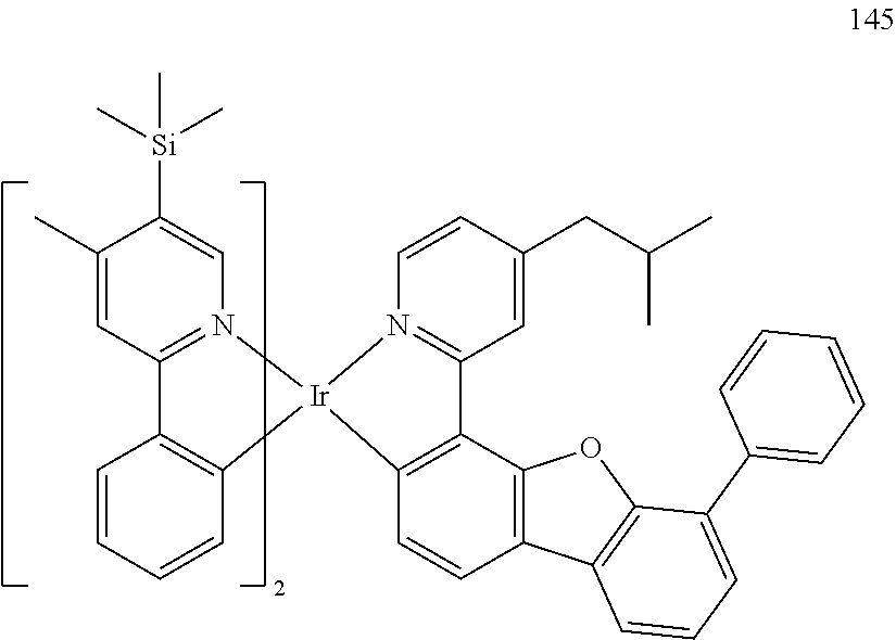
C1(C)=CC2=N(C=C1[Si](C)(C)C)[Ir]1(C3=C2C=CC=C3)N2=C(C=C(CC(C)C)C=C2)C2=C1C=CC1=C2OC2=C1C=CC=C2C1=CC=CC=C1
